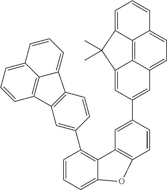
C1=CC=C2C(=C1C1=CC3=C(C=C1)C1=CC=CC4=CC=CC3=C41)C1=C(C=CC(C3=CC4=CC=C5C6=C4C(=C3)C(C)(C)C6=CC=C5)=C1)O2
